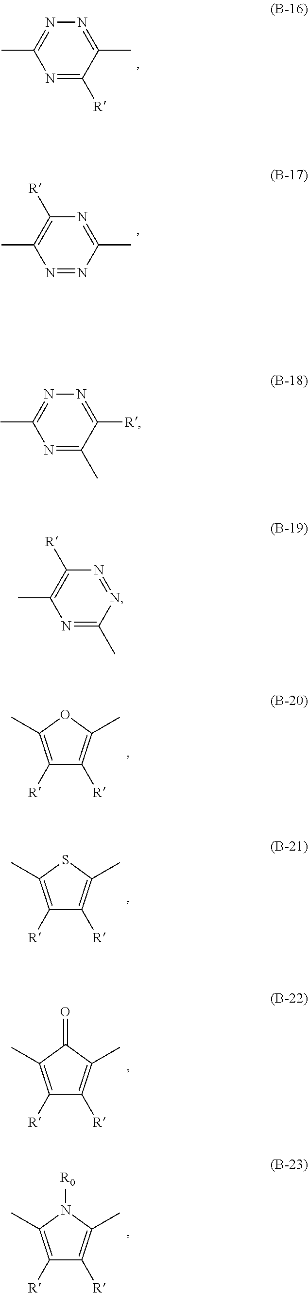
N1=C(C)C([R])=NN=C1C.N1=C([R])C(C)=NN=C1C.N1=NC(C)=NC([R])=C1C.N1=C(C)N=NC([R])=C1C.C1([R])=C(C)OC(C)=C1[R].C1([R])=C(C)SC(C)=C1[R].C1([R])=C(C)C(=O)C(C)=C1[R].C1([R])=C(C)N([R0])C(C)=C1[R]
